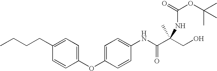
C1=C(CCCC)C=CC(OC2=CC=C(NC(C(CO)(NC(OC(C)(C)C)=O)C)=O)C=C2)=C1
